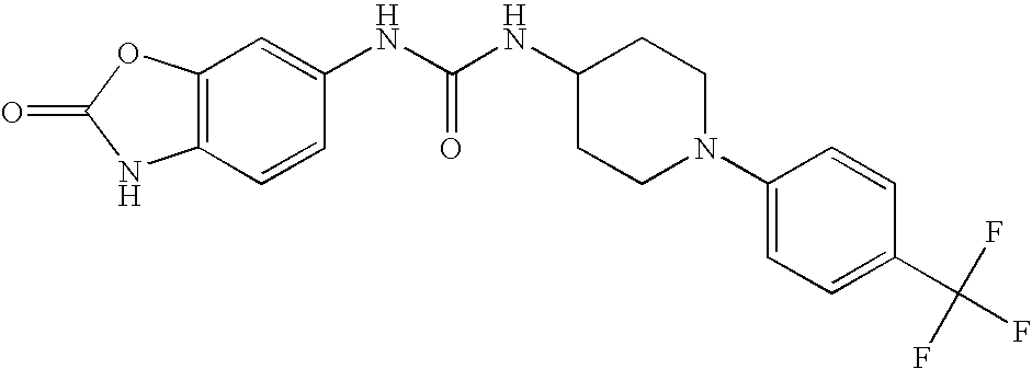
C12=C(C=CC(NC(NC3CCN(C4=CC=C(C(F)(F)F)C=C4)CC3)=O)=C1)NC(=O)O2
